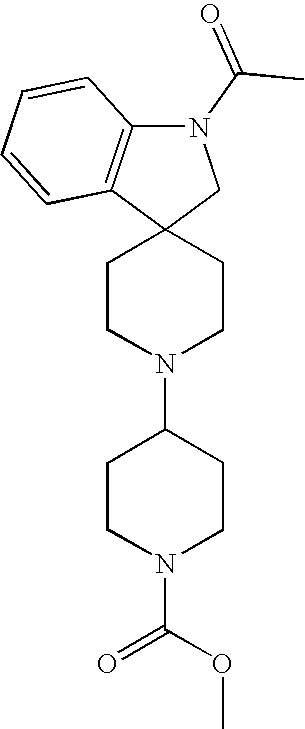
C1CN(C2CCN(C(OC)=O)CC2)CCC12CN(C(C)=O)C1=C2C=CC=C1
